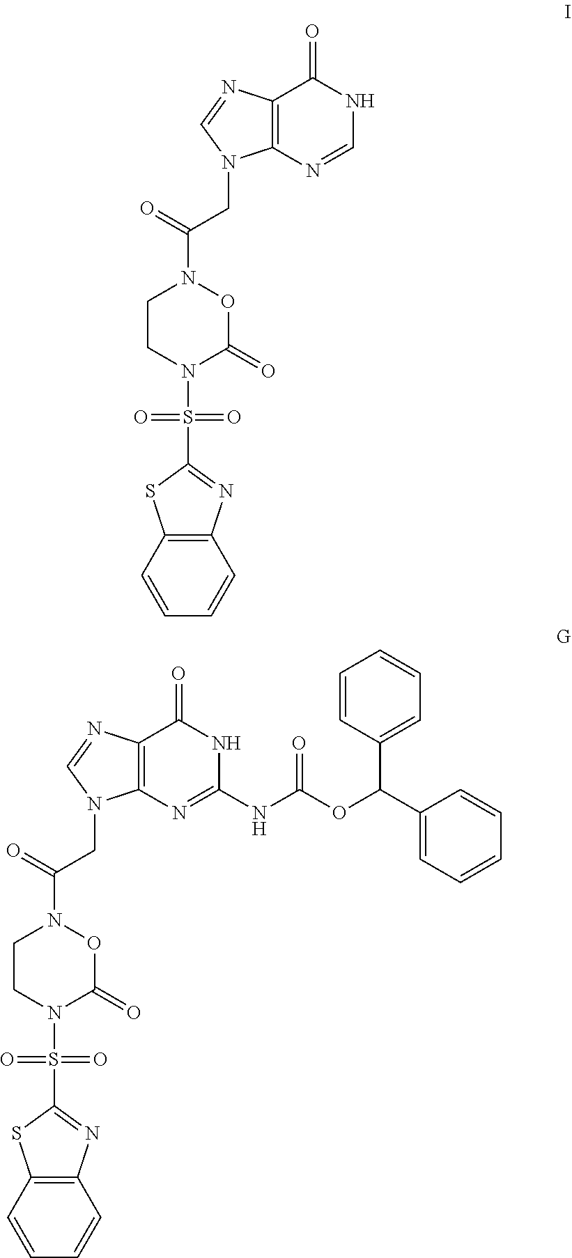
C1CN(S(C2=NC3=C(S2)C=CC=C3)(=O)=O)C(=O)ON1C(=O)CN1C2=C(N=C1)C(=O)NC=N2.C1CN(S(C2=NC3=C(S2)C=CC=C3)(=O)=O)C(=O)ON1C(=O)CN1C2=C(N=C1)C(=O)NC(NC(OC(C1=CC=CC=C1)C1=CC=CC=C1)=O)=N2
